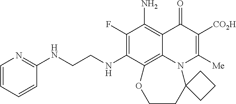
C1(F)=C(NCCNC2=NC=CC=C2)C2=C3C(=C1N)C(=O)C([CO2H])=C([Me])N3C1(CCO2)CCC1
